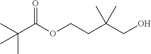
C(C(OCCC(CO)(C)C)=O)(C)(C)C
